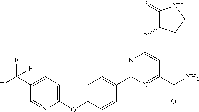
C1(C2=CC=C(OC3=CC=C(C(F)(F)F)C=N3)C=C2)=NC(OC2C(=O)NCC2)=CC(C(N)=O)=N1
